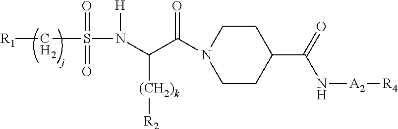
[R1]CS(N([H])C(C(N1CCC(C(=O)N[A2][R4])CC1)=O)[(CH2)k][R2])(=O)=O
